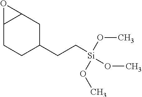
C1(CC[Si](OC)(OC)OC)CC2C(CC1)O2
